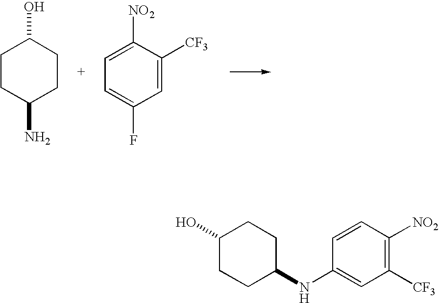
C1CC(N)CCC1O.C1=C([NO2])C([CF3])=CC(F)=C1.C1(O)CCC(NC2=CC([CF3])=C([NO2])C=C2)CC1
